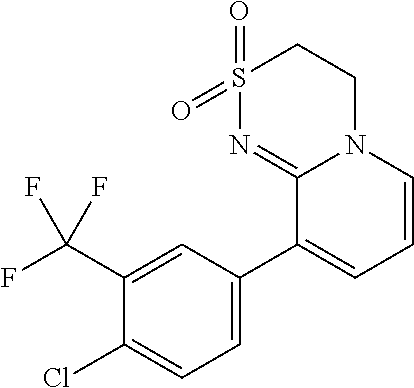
C1S(=O)(=O)N=C2N(C1)C=CC=C2C1=CC=C(Cl)C(C(F)(F)F)=C1
